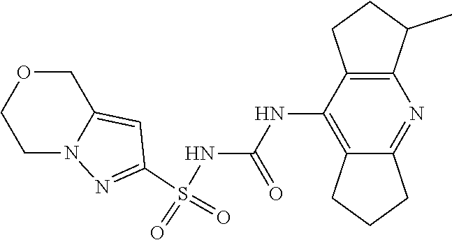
S(NC(NC1=C2C(=NC3=C1CCC3C)CCC2)=O)(=O)(=O)C1=NN2C(=C1)COCC2
